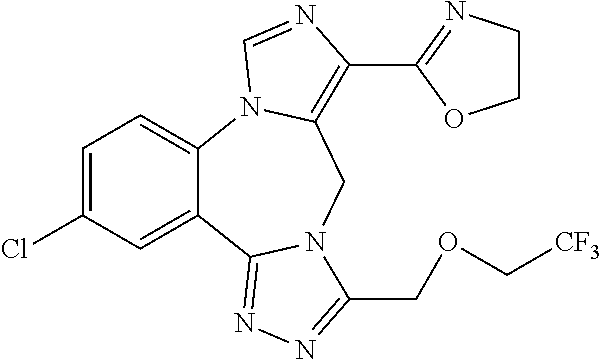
C1=C(Cl)C=C2C(=C1)N1C(=C(C3=NCCO3)N=C1)CN1C2=NN=C1COC[CF3]
